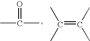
CC(C)=O.C(=C(C)C)(C)C
